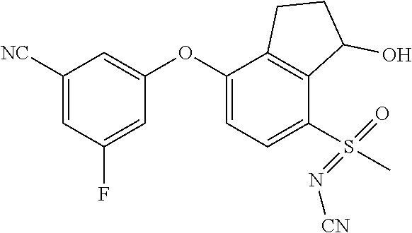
C1([NC])=CC(F)=CC(OC2=CC=C(S(=O)(=N[CN])C)C3=C2CCC3O)=C1
